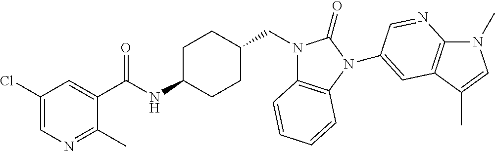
C1(Cl)=CN=C(C)C(C(NC2CCC(CN3C4=C(N(C5=CC6=C(N(C)C=C6C)N=C5)C3=O)C=CC=C4)CC2)=O)=C1
